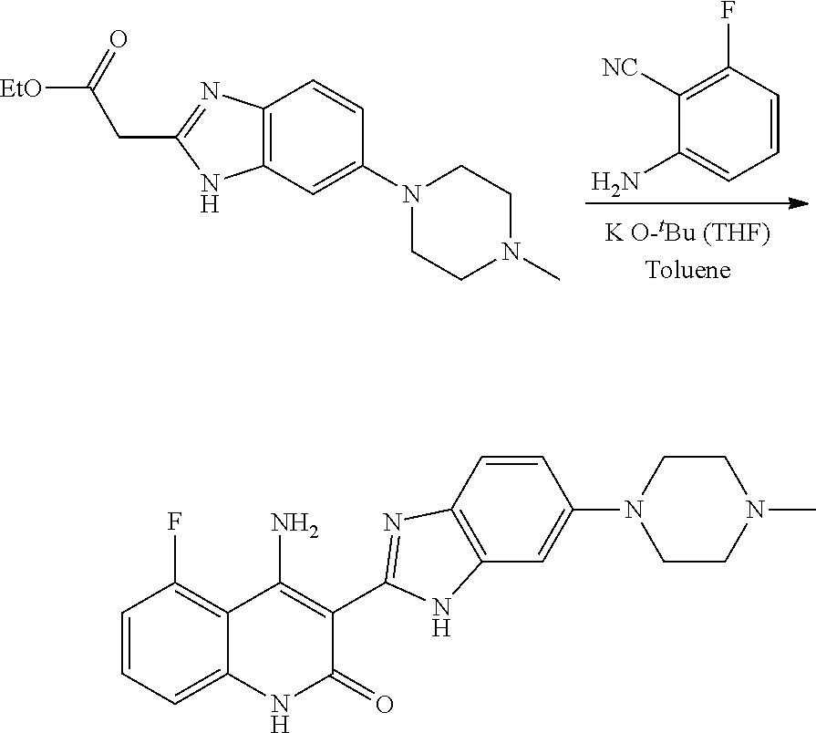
C1=CC(F)=C([NC])C(N)=C1.C12=C(C=C(N3CCN(C)CC3)C=C1)NC(CC([EtO])=O)=N2.C1=CC=C2C(=C1F)C(N)=C(C1=NC3=C(C=C(N4CCN(C)CC4)C=C3)N1)C(=O)N2
